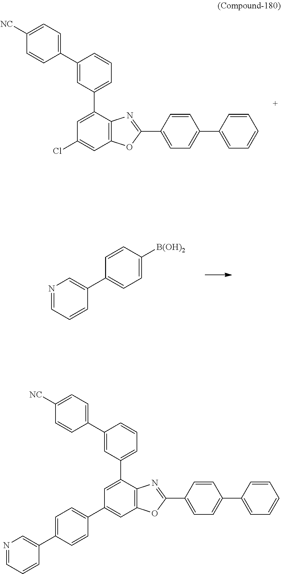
C1(C2=NC3=C(O2)C=C(Cl)C=C3C2=CC=CC(C3=CC=C([NC])C=C3)=C2)=CC=C(C2=CC=CC=C2)C=C1.C1=CC([B(OH)2])=CC=C1C1=CN=CC=C1.C1(C2=CC=C(C3=NC4=C(O3)C=C(C3=CC=C(C5=CN=CC=C5)C=C3)C=C4C3=CC=CC(C4=CC=C([NC])C=C4)=C3)C=C2)=CC=CC=C1
